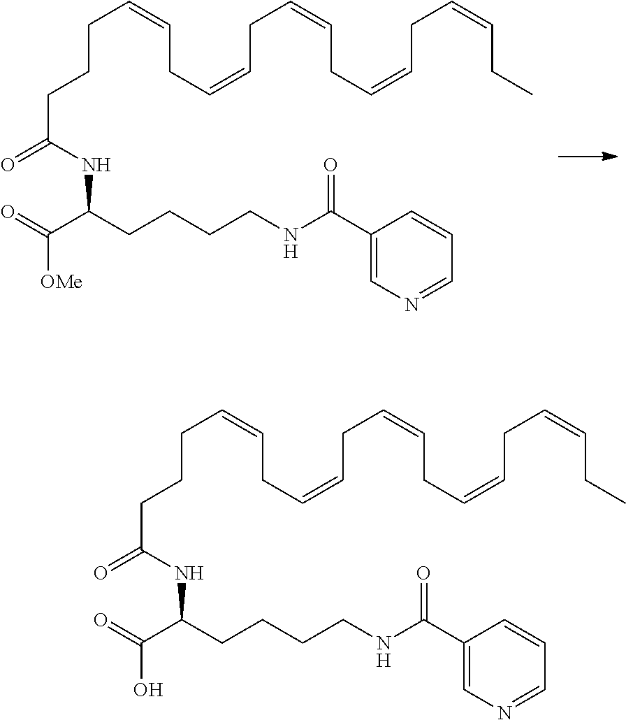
C(CCC=CCC=CCC=CCC=CCC=CCC)C(=O)NC(CCCCNC(C1=CN=CC=C1)=O)C(=O)[OMe].C(CCC=CCC=CCC=CCC=CCC=CCC)C(=O)NC(CCCCNC(C1=CN=CC=C1)=O)C(=O)O
